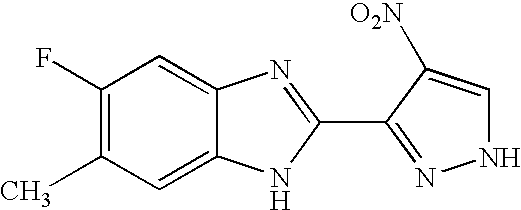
C1(F)=C(C)C=C2C(=C1)N=C(C1=NNC=C1[O2N])N2
